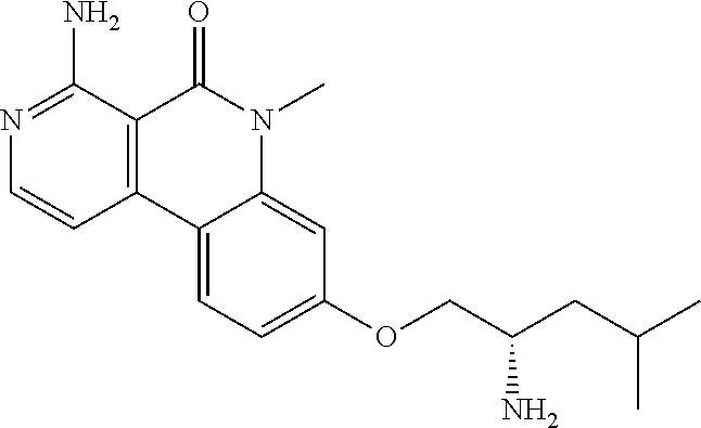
C12=C(C(=O)N(C)C3=CC(OCC(CC(C)C)N)=CC=C13)C(N)=NC=C2
